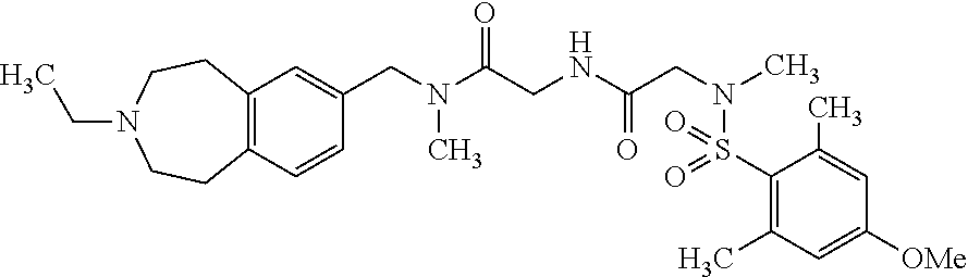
C12=C(C=CC(CN(C(CNC(CN(C)S(=O)(=O)C3=C(C)C=C([OMe])C=C3C)=O)=O)C)=C1)CCN(CC)CC2
